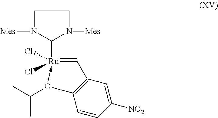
C1([Ru]2(Cl)(Cl)-O(C(C)C)C3=C(C=2)C=C([NO2])C=C3)N([Mes])CCN1[Mes]
